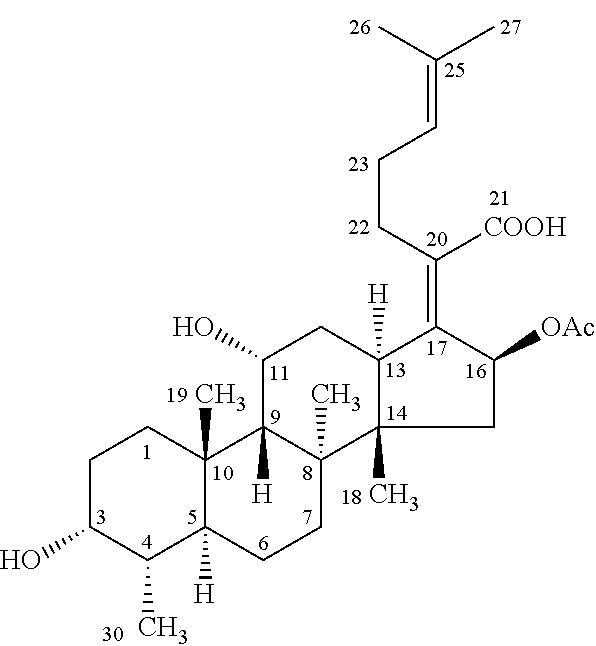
C1C(O)C(C)C2([H])C(C)(C1)C1([H])C(C)(CC2)C2(C)C([H])(CC1O)C(=C([COOH])CCC=C(C)C)C([OAc])C2
